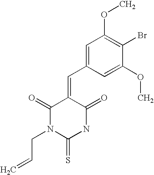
C1=C(C=C2C(=O)N(CC=C)C(=S)NC2=O)C=C(OC)C(Br)=C1OC
